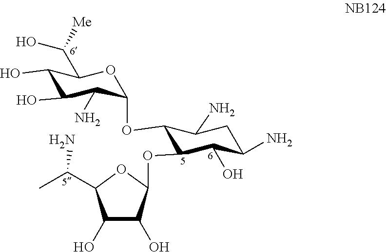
C1(O)C(O)C(N)C(OC2C(OC3OC(C(C)N)C(O)C3O)C(O)C(N)CC2N)OC1C([Me])O
